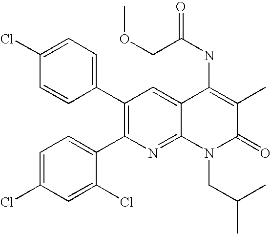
C1(Cl)=CC=C(C2=C(C3=CC=C(Cl)C=C3Cl)N=C3C(=C2)C(NC(=O)COC)=C(C)C(=O)N3CC(C)C)C=C1
